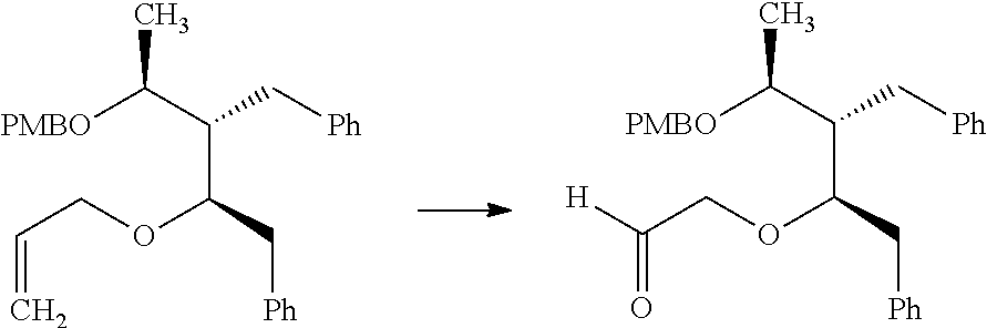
[PMBO]C(C(C(C[Ph])OCC=C)C[Ph])C.[PMBO]C(C(C(OCC([H])=O)C[Ph])C[Ph])C
